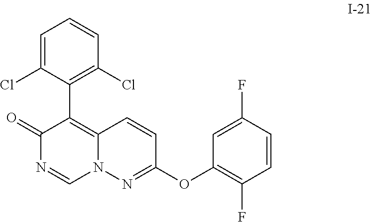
C1(C2=C3N(C=NC2=O)N=C(OC2=C(F)C=CC(F)=C2)C=C3)=C(Cl)C=CC=C1Cl
